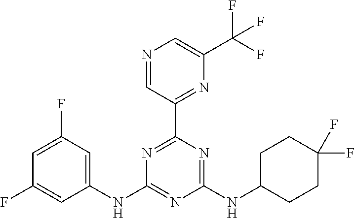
N1=C(C2=NC(C(F)(F)F)=CN=C2)N=C(NC2CCC(F)(F)CC2)N=C1NC1=CC(F)=CC(F)=C1
